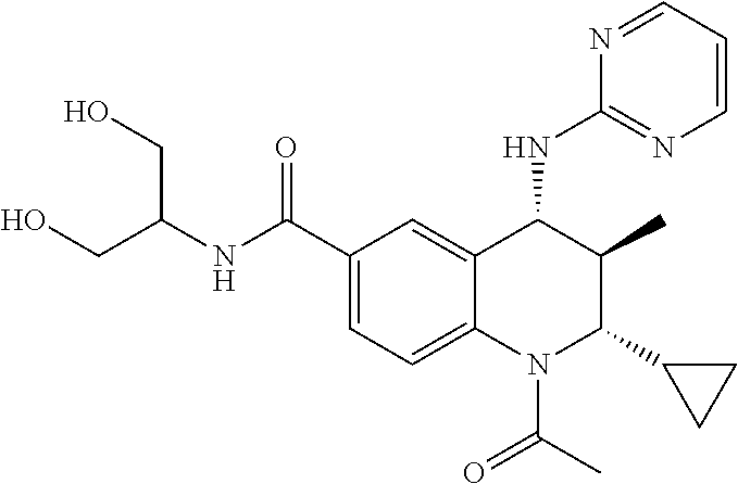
N1=CC=CN=C1NC1C(C)C(C2CC2)N(C(=O)C)C2=CC=C(C(NC(CO)CO)=O)C=C12
